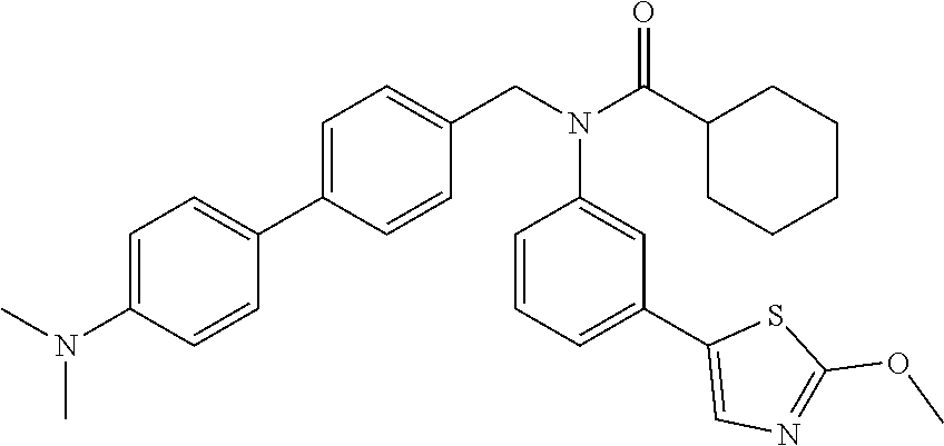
C1=C(N(C)C)C=CC(C2=CC=C(CN(C(C3CCCCC3)=O)C3=CC(C4=CN=C(OC)S4)=CC=C3)C=C2)=C1
